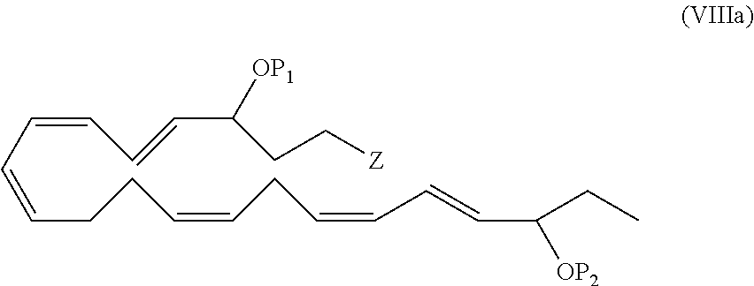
C(CCC=CCC=CC=CC(CC)[OP2])=CC=CC=CC(CC[Z])[OP1]
